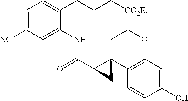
C1=C([NC])C=C(NC(C2C3(CCOC4=C3C=CC(O)=C4)C2)=O)C(CCC[CO2Et])=C1
